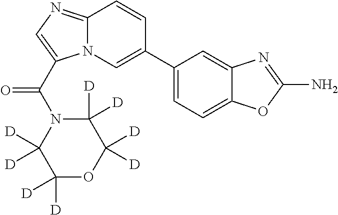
C1(C2=CN3C(=NC=C3C(N3C([D])([D])C([D])([D])OC([D])([D])C3([D])[D])=O)C=C2)=CC=C2C(=C1)N=C(N)O2
